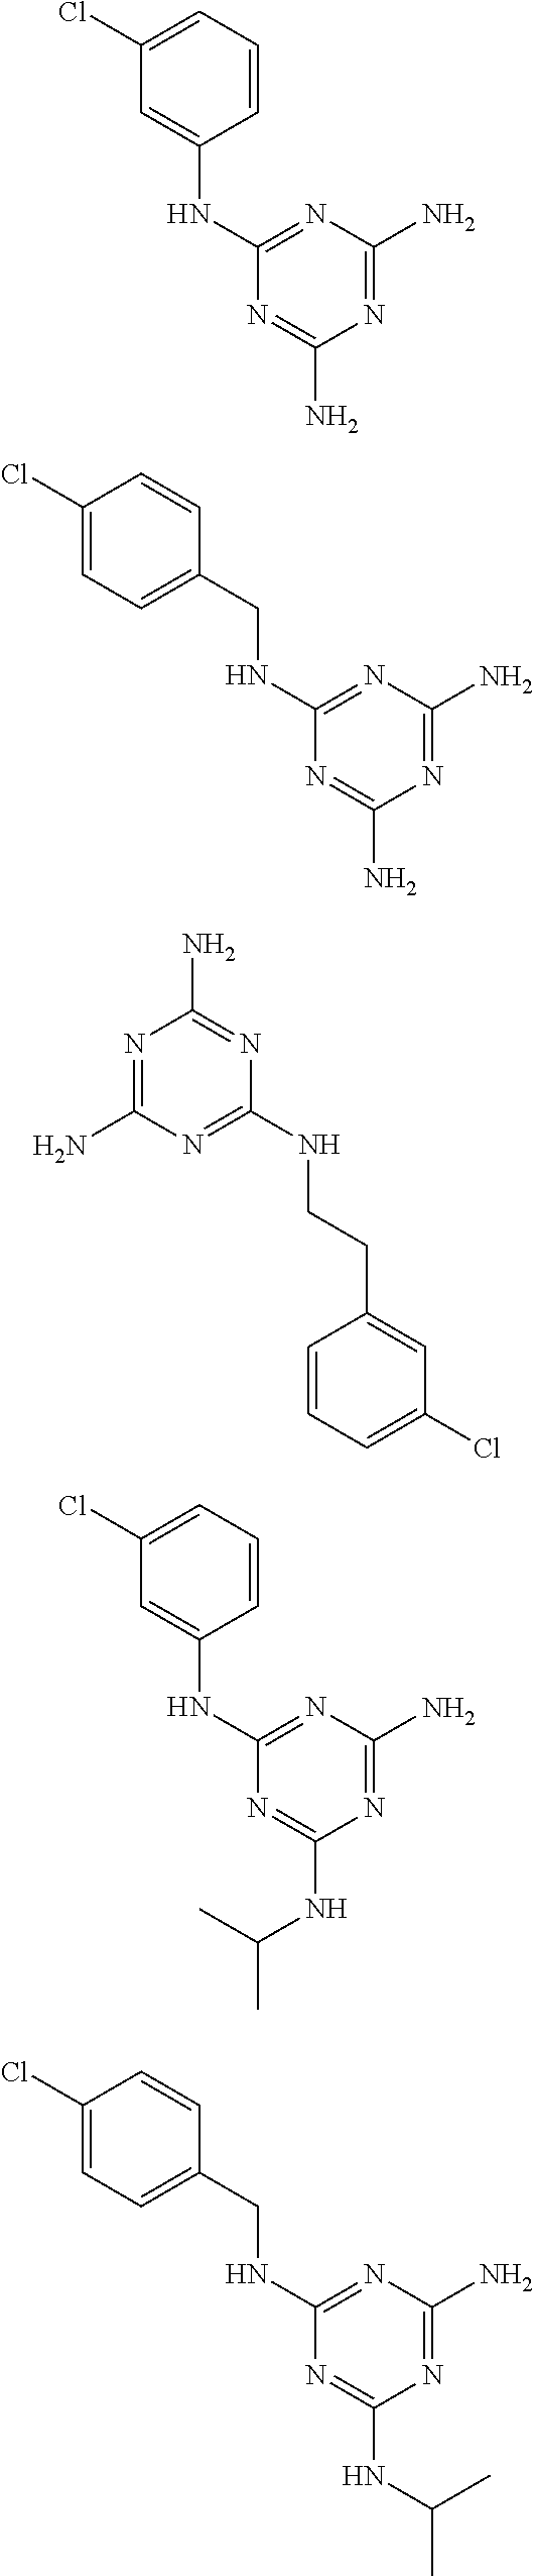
C1(NC2=NC(N)=NC(N)=N2)=CC(Cl)=CC=C1.C(NC1=NC(N)=NC(N)=N1)C1=CC=C(Cl)C=C1.N1=C(N)N=C(NCCC2=CC(Cl)=CC=C2)N=C1N.C1(NC2=NC(N)=NC(NC(C)C)=N2)=CC(Cl)=CC=C1.C1(Cl)=CC=C(CNC2=NC(N)=NC(NC(C)C)=N2)C=C1
